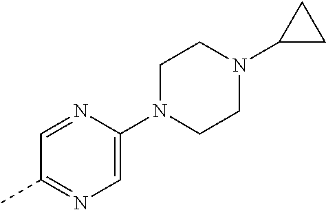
C1=NC(N2CCN(C3CC3)CC2)=CN=C1C
